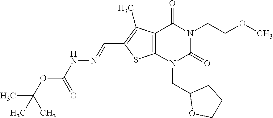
C12=C(N(CC3OCCC3)C(=O)N(CCOC)C1=O)SC(C=NNC(OC(C)(C)C)=O)=C2C
